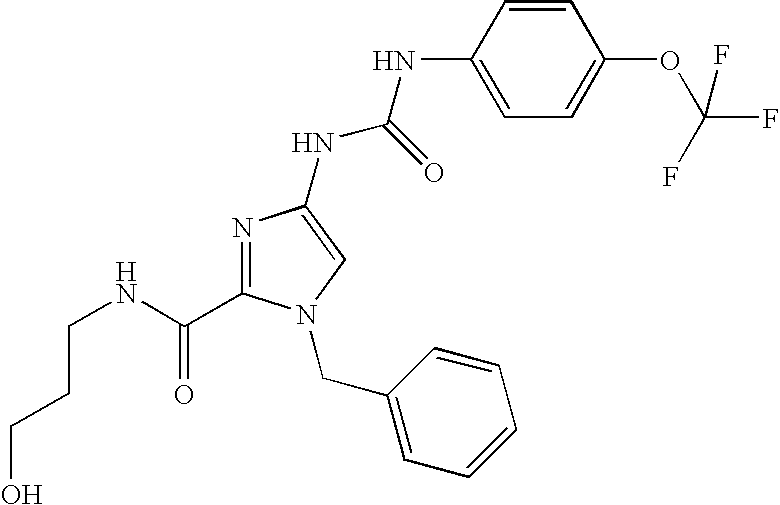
C(CNC(=O)C1=NC(NC(NC2=CC=C(OC(F)(F)F)C=C2)=O)=CN1CC1=CC=CC=C1)CO
